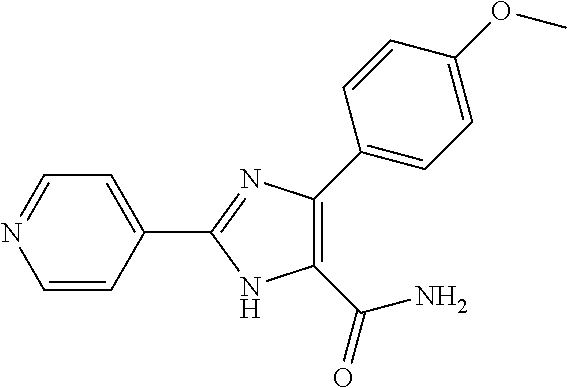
C1=CC(C2=NC(C3=CC=C(OC)C=C3)=C(C(N)=O)N2)=CC=N1
